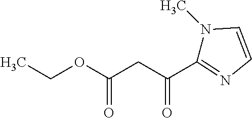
N1(C)C=CN=C1C(CC(OCC)=O)=O
